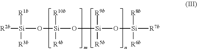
[R2b][Si](O[Si](O[Si]([R9b])([R5b])O[Si]([R7b])([R8b])[R6b])([R10b])[R4b])([R1b])[R3b]
